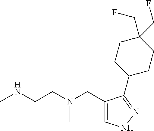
CNCCN(CC1=CNN=C1C1CCC(CF)(CF)CC1)C
